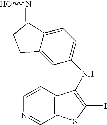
C1=C2C(=CC=C1NC1=C(I)SC3=C1C=CN=C3)C(=NO)CC2
